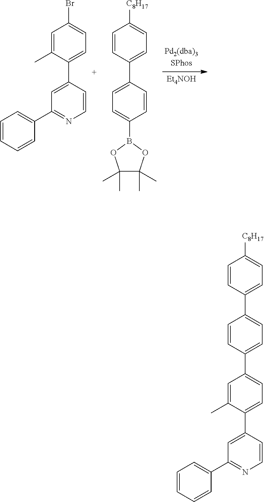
C1=C(C)C(C2=CC(C3=CC=CC=C3)=NC=C2)=CC=C1Br.C1=CC(C2=CC=C(B3OC(C)(C)C(C)(C)O3)C=C2)=CC=C1[C8H17].C1=C(C)C(C2=CC(C3=CC=CC=C3)=NC=C2)=CC=C1C1=CC=C(C2=CC=C([C8H17])C=C2)C=C1
